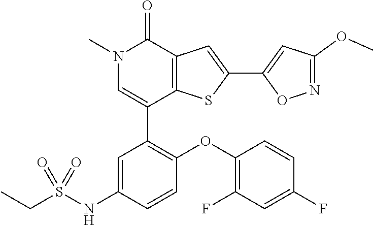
N1(C)C=C(C2=C(OC3=C(F)C=C(F)C=C3)C=CC(NS(CC)(=O)=O)=C2)C2=C(C1=O)C=C(C1=CC(OC)=NO1)S2
